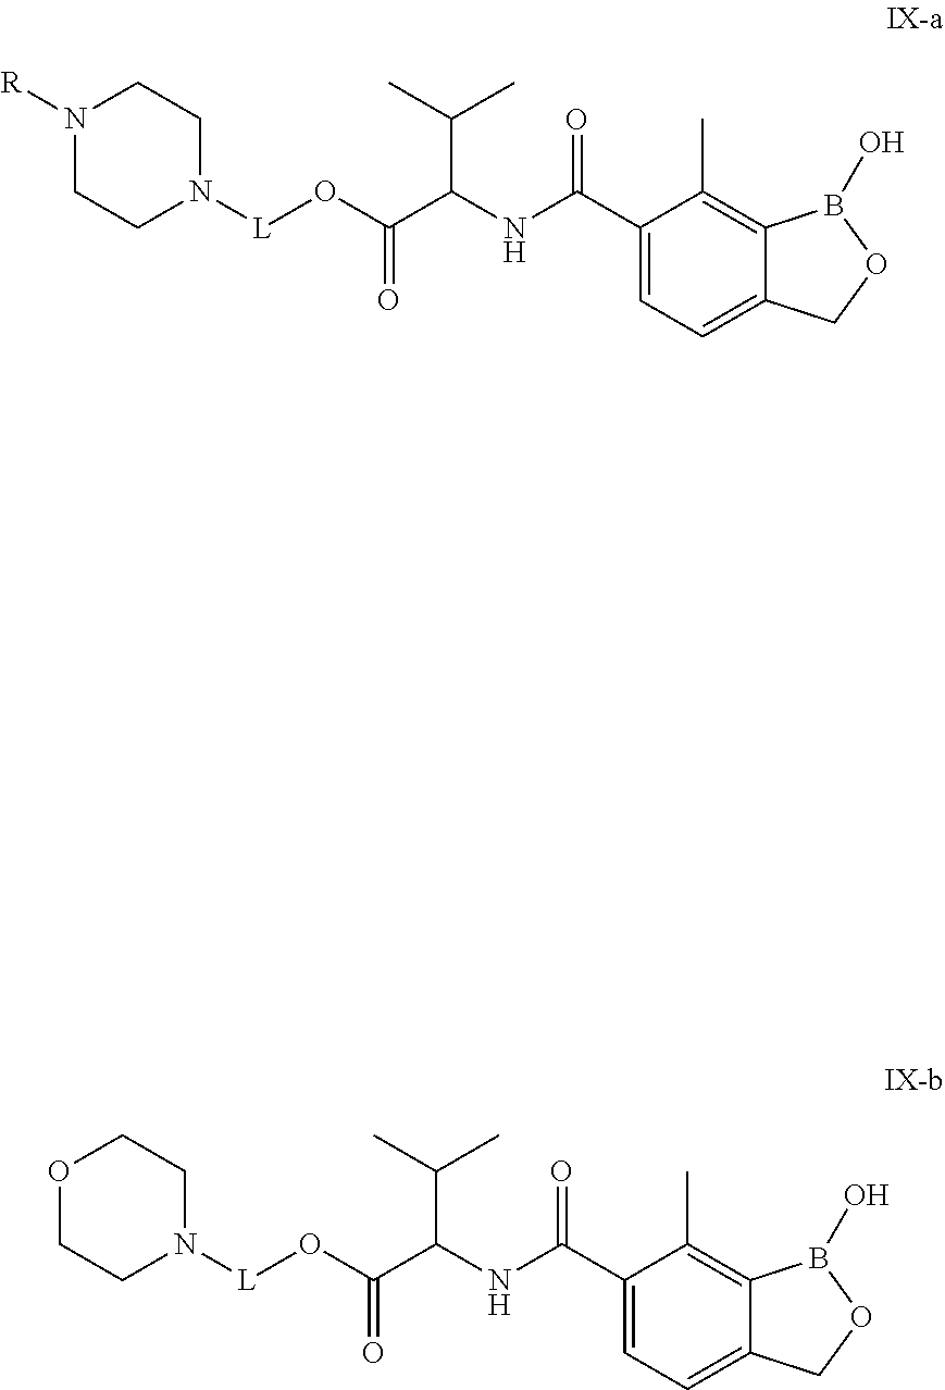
O(C(C(NC(C1=CC=C2C(=C1C)B(O)OC2)=O)C(C)C)=O)[L]N1CCOCC1.O(C(C(NC(C1=CC=C2C(=C1C)B(O)OC2)=O)C(C)C)=O)[L]N1CCN([R])CC1
